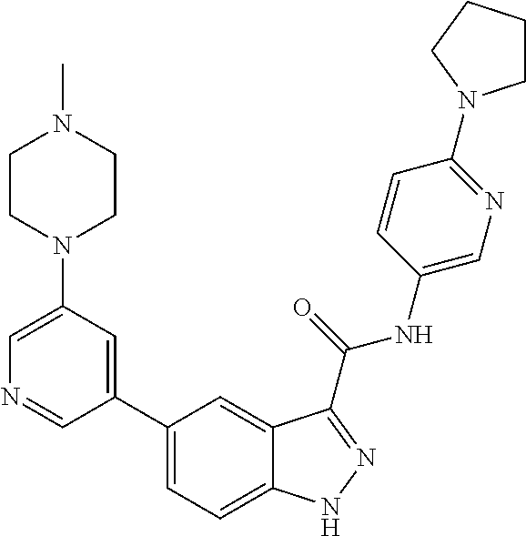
C1(N2CCN(C)CC2)=CN=CC(C2=CC=C3C(=C2)C(C(NC2=CN=C(N4CCCC4)C=C2)=O)=NN3)=C1
